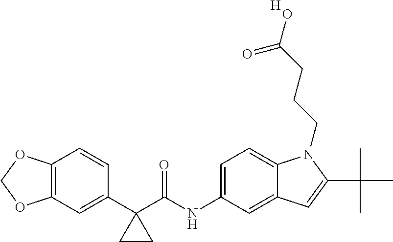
C1(C2(C(NC3=CC=C4C(=C3)C=C(C(C)(C)C)N4CCCC(O)=O)=O)CC2)=CC2=C(C=C1)OCO2.[H]
